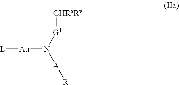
[L][Au]N([G1][CHRxRy])[A][R]
